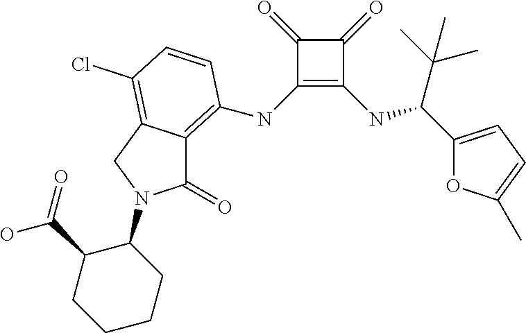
C1(NC2=C3C(=O)N(C4C(C(O)=O)CCCC4)CC3=C(Cl)C=C2)=C(NC(C(C)(C)C)C2=CC=C(C)O2)C(=O)C1=O
